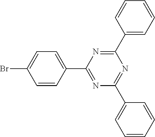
N1=C(C2=CC=C(Br)C=C2)N=C(C2=CC=CC=C2)N=C1C1=CC=CC=C1
